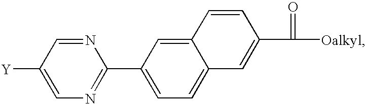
N1=CC([Y])=CN=C1C1=CC=C2C(=C1)C=CC(C(=O)[Oalkyl])=C2
